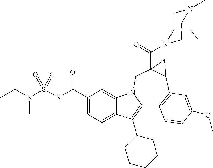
C1(C(NS(N(CC)C)(=O)=O)=O)=CC=C2C(=C1)N1C(=C2C2CCCCC2)C2=C(C3C(C(=O)N4C5CN(C)CC4CC5)(C1)C3)C=C(OC)C=C2
